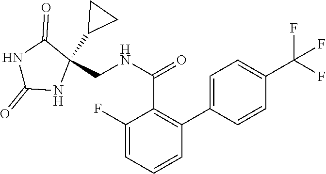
C1=C(C2=C(C(=O)NCC3(C4CC4)NC(=O)NC3=O)C(F)=CC=C2)C=CC(C(F)(F)F)=C1
